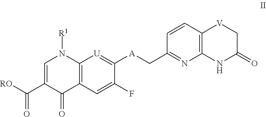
C12=C(C=C(F)C([A]CC3=NC4=C(C=C3)[V]CC(=O)N4)=[U]1)C(=O)C(C([RO])=O)=CN2[R1]
